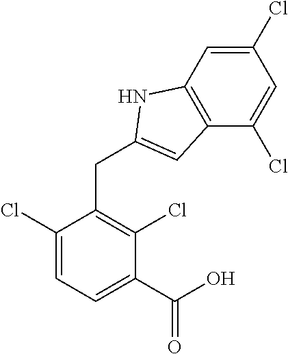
C1(C(O)=O)=CC=C(Cl)C(CC2=CC3=C(C=C(Cl)C=C3Cl)N2)=C1Cl
